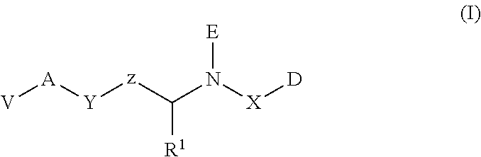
[V][A][Y][z]C(N([X][D])[E])[R1]
